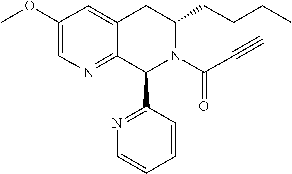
C12=NC=C(OC)C=C1CC(CCCC)N(C(C#C)=O)C2C1=NC=CC=C1
